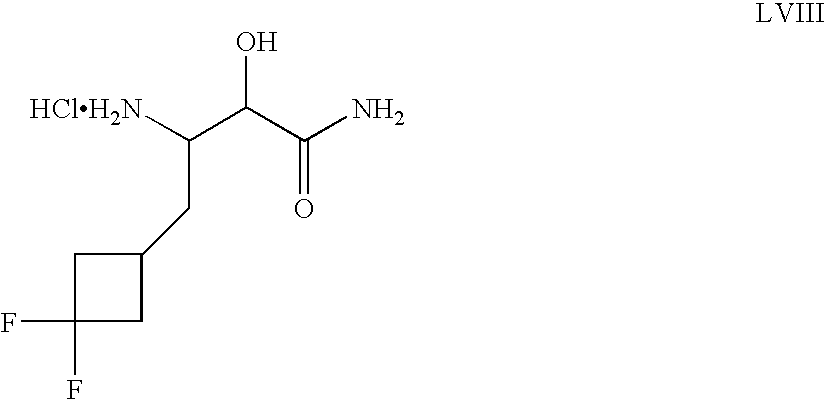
C1C(F)(F)CC1CC([HClH2N])C(C(N)=O)O
